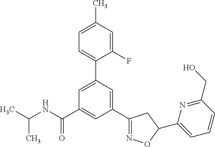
CC(NC(C1=CC(C2=NOC(C3=CC=CC(CO)=N3)C2)=CC(C2=CC=C(C)C=C2F)=C1)=O)C
